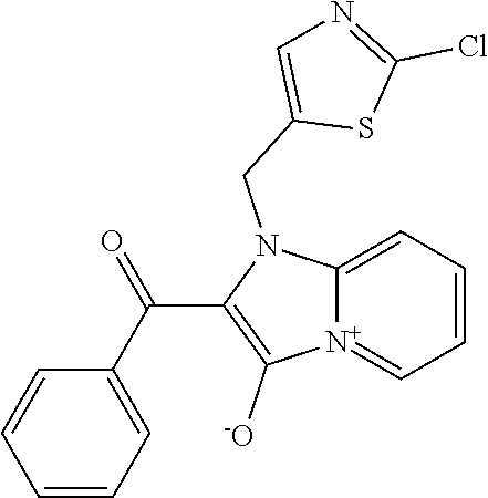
[N+]12=CC=CC=C1N(CC1=CN=C(Cl)S1)C(C(C1=CC=CC=C1)=O)=C2[-O]
